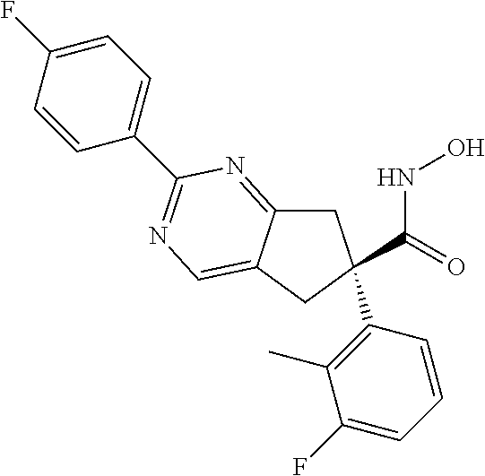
C12=NC(C3=CC=C(F)C=C3)=NC=C1CC(C(=O)NO)(C1=C(C)C(F)=CC=C1)C2
